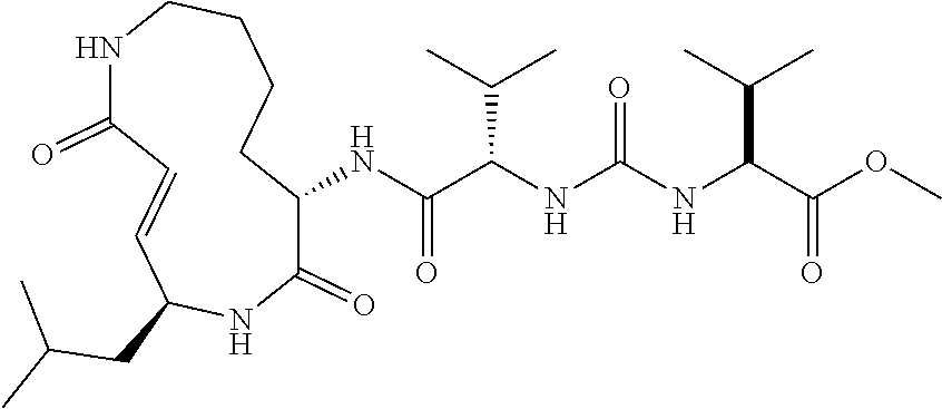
C1(NC(C(NC(NC(C(OC)=O)C(C)C)=O)C(C)C)=O)C(=O)NC(CC(C)C)C=CC(=O)NCCCC1
